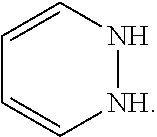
[NH]1NC=CC=C1
